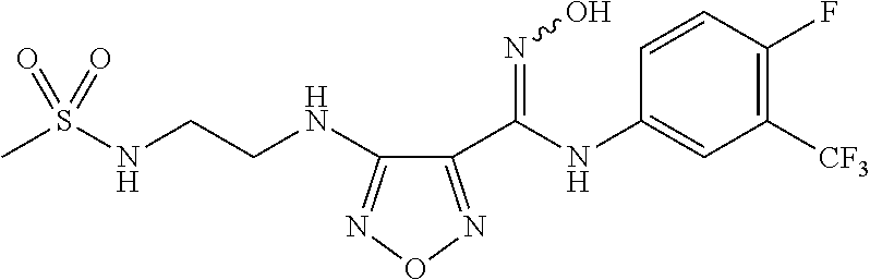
CS(NCCNC1=NON=C1C(NC1=CC([CF3])=C(F)C=C1)=NO)(=O)=O
